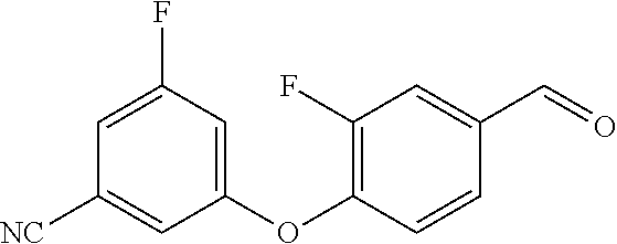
C1(OC2=C(F)C=C(C=O)C=C2)=CC(F)=CC([NC])=C1
